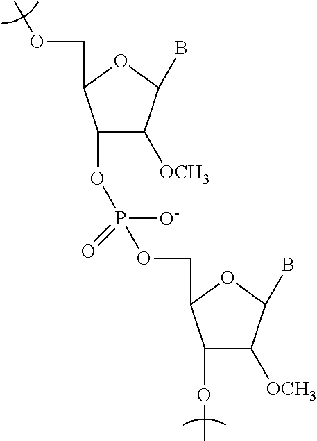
C1(OP([O-])(OCC2C(OC)C([OCH3])C(B)O2)=O)C([OCH3])C(B)OC1COC
